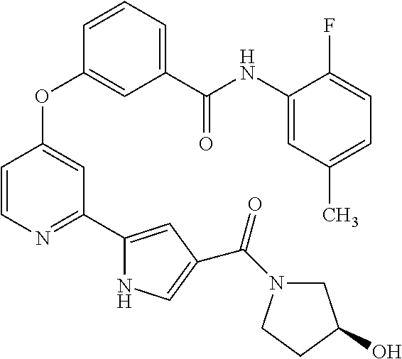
C1(C(NC2=CC(C)=CC=C2F)=O)=CC=CC(OC2=CC(C3=CC(C(=O)N4CC(O)CC4)=CN3)=NC=C2)=C1
